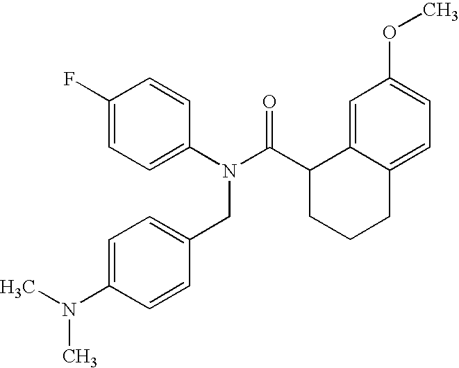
C1=C(F)C=CC(N(C(C2CCCC3=CC=C(OC)C=C23)=O)CC2=CC=C(N(C)C)C=C2)=C1
